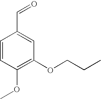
C1=CC(OC)=C(OCCC)C=C1C=O
